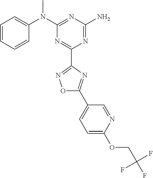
C1=CC=CC(N(C2=NC(N)=NC(C3=NOC(C4=CC=C(OCC(F)(F)F)N=C4)=N3)=N2)C)=C1
